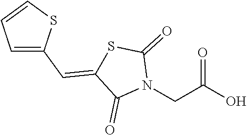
OC(CN1C(=O)SC(=CC2=CC=CS2)C1=O)=O
